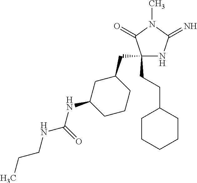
C1(CCC2CCCCC2)(CC2CC(NC(=O)NCCC)CCC2)NC(=N)N(C)C1=O
